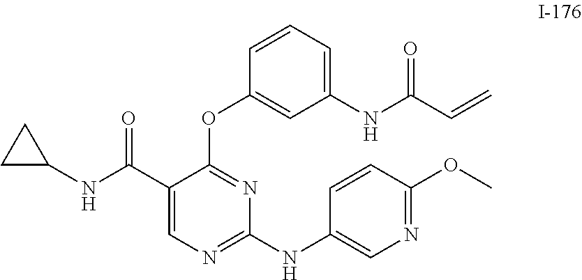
C1(C(NC2CC2)=O)=CN=C(NC2=CN=C(OC)C=C2)N=C1OC1=CC(NC(C=C)=O)=CC=C1
